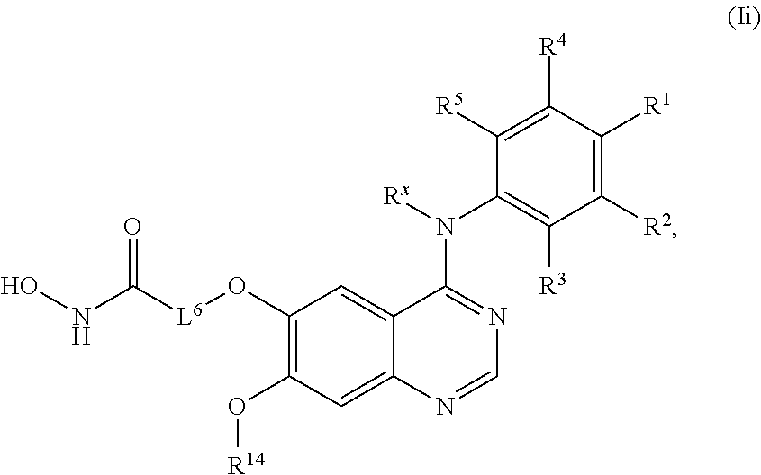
N(C(=O)[L6]OC1=C(O[R14])C=C2C(=C1)C(N(C1=C([R3])C([R2])=C([R1])C([R4])=C1[R5])[Rx])=NC=N2)O
